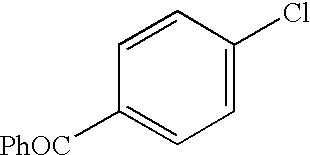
C1=C(Cl)C=CC([PhOC])=C1
